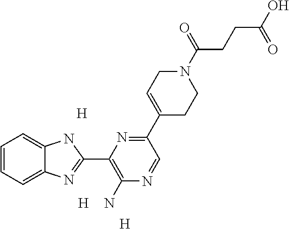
[H].[H].C1=CC=C2C(=C1)NC(C1=C(N)N=CC(C3=CCN(C(=O)CCC(O)=O)CC3)=N1)=N2.[H]
